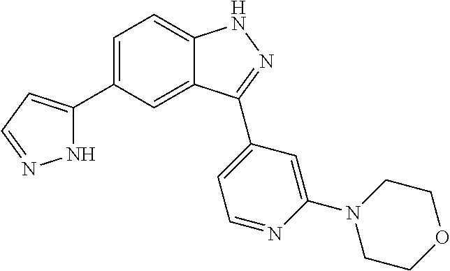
C1=C(C2=CC=NN2)C=C2C(=C1)NN=C2C1=CC=NC(N2CCOCC2)=C1
